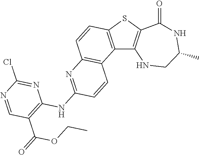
C12=C(SC3=C1NCC(C)NC3=O)C=CC1=C2C=CC(NC2=C(C(=O)OCC)C=NC(Cl)=N2)=N1
